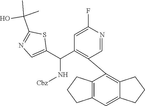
C1=C(F)N=CC(C2=C3CCCC3=CC3=C2CCC3)=C1C(N[Cbz])C1=CN=C(C(O)(C)C)S1
